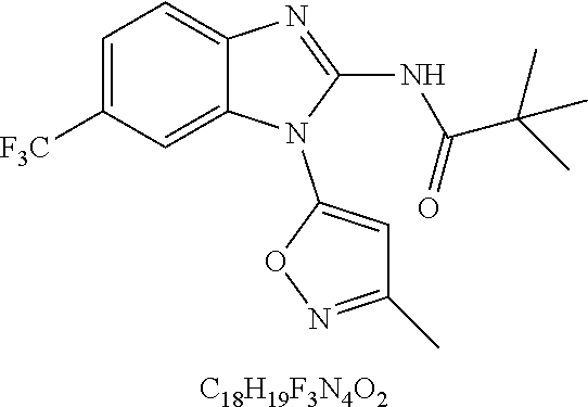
[C18H19F3N4O2].C1=C([F3C])C=C2C(=C1)N=C(NC(C(C)(C)C)=O)N2C1=CC(C)=NO1
